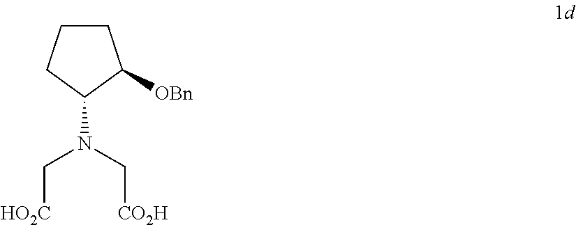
C1CCC(N(C[HO2C])C[CO2H])C1[OBn]
